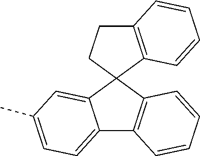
C12=CC=C(C)C=C1C1(C3=C2C=CC=C3)CCC2=C1C=CC=C2
